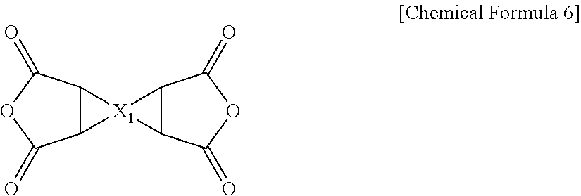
C12C([X1]13C1C3C(=O)OC1=O)C(=O)OC2=O
